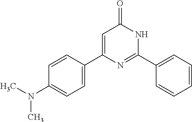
C1=C(C2=CC=C(N(C)C)C=C2)N=C(C2=CC=CC=C2)NC1=O
